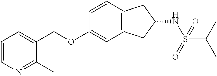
C1=CN=C(C)C(COC2=CC3=C(C=C2)CC(NS(C(C)C)(=O)=O)C3)=C1
